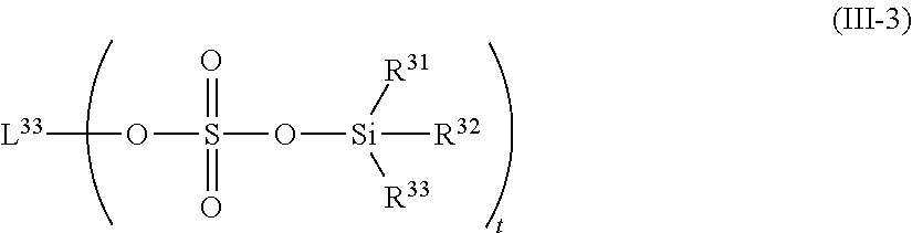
O(S(O[Si]([R31])([R33])[R32])(=O)=O)[L33]
